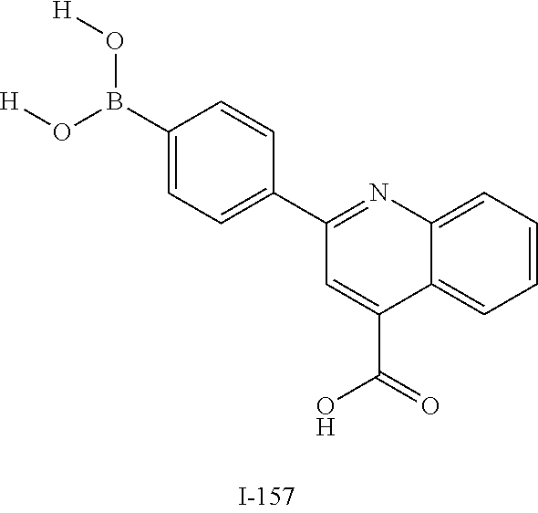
C1(B(O[H])O[H])=CC=C(C2=NC3=CC=CC=C3C(C(=O)O)=C2)C=C1
